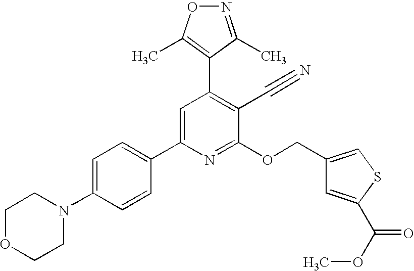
C1OCCN(C2=CC=C(C3=CC(C4=C(C)ON=C4C)=C(C#N)C(OCC4=CSC(C(OC)=O)=C4)=N3)C=C2)C1
